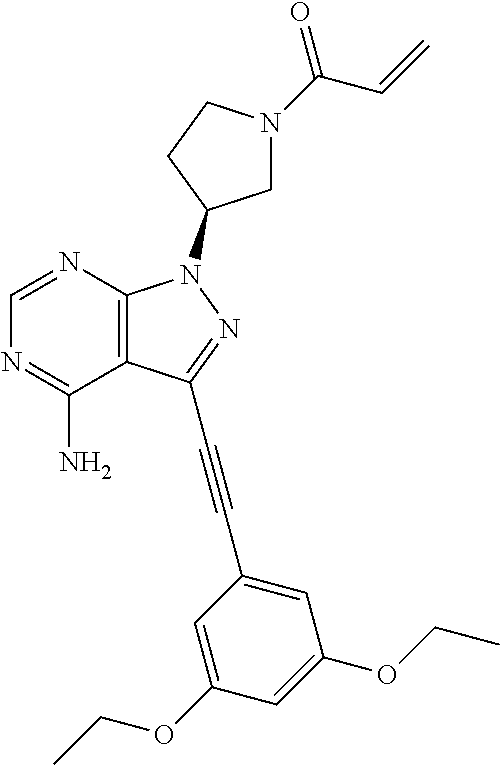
C1=NC2=C(C(N)=N1)C(C#CC1=CC(OCC)=CC(OCC)=C1)=NN2C1CN(C(C=C)=O)CC1
